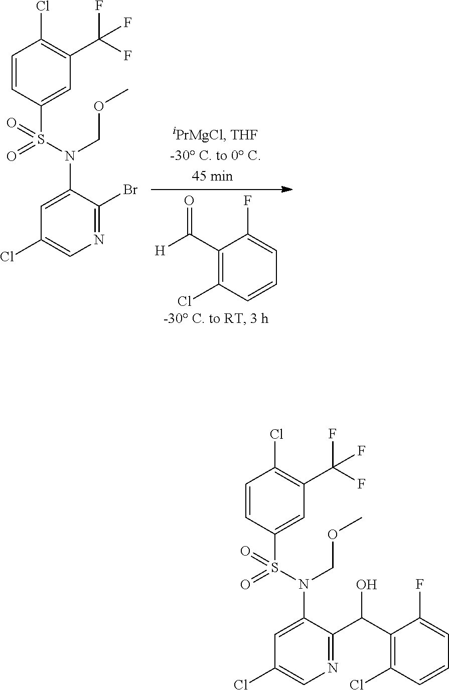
C1(C([H])=O)=C(Cl)C=CC=C1F.C1=CC(S(N(C2=CC(Cl)=CN=C2Br)COC)(=O)=O)=CC(C(F)(F)F)=C1Cl.C1=CC(S(N(C2=CC(Cl)=CN=C2C(C2=C(Cl)C=CC=C2F)O)COC)(=O)=O)=CC(C(F)(F)F)=C1Cl
